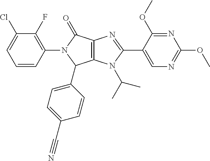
C1=CC(N2C(=O)C3=C(C2C2=CC=C(C#N)C=C2)N(C(C)C)C(C2=CN=C(OC)N=C2OC)=N3)=C(F)C(Cl)=C1
